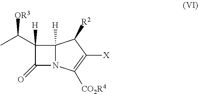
C1(=O)N2C([H])(C1(C(C)[OR3])[H])C([R2])C([X])=C2[CO2R4]
